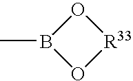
O1B(C)O[R33]1
